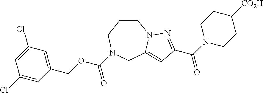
C1CCN(C(OCC2=CC(Cl)=CC(Cl)=C2)=O)CC2=CC(C(N3CCC([CO2H])CC3)=O)=NN12
